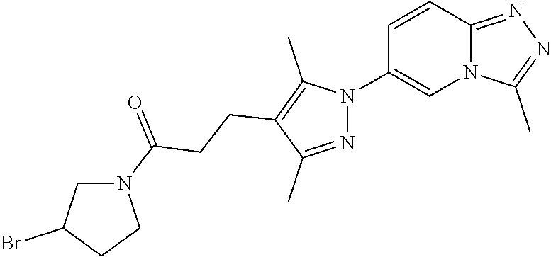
C12=NN=C(C)N1C=C(N1N=C(C)C(CCC(N3CC(Br)CC3)=O)=C1C)C=C2
